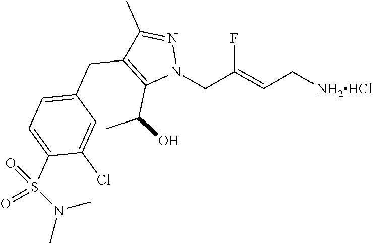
C1(C)=NN(CC(=CC[NH2HCl])F)C(C(O)C)=C1CC1=CC=C(S(N(C)C)(=O)=O)C(Cl)=C1
